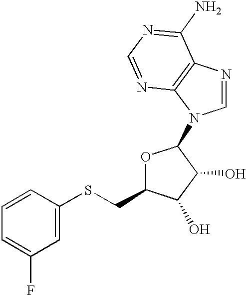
C1=CC=C(F)C=C1SCC1OC(N2C=NC3=C2N=CN=C3N)C(O)C1O
